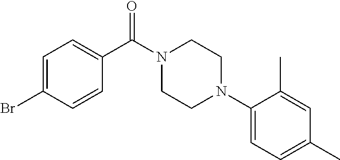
C1=C(Br)C=CC(C(N2CCN(C3=CC=C(C)C=C3C)CC2)=O)=C1
